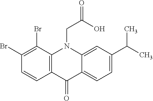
C12=C(N(CC(=O)O)C3=CC(C(C)C)=CC=C3C1=O)C(Br)=C(Br)C=C2
